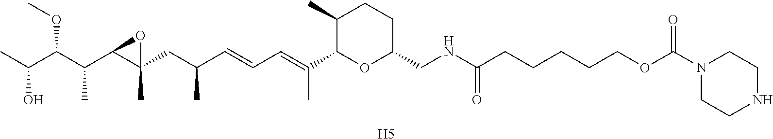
C1(C)C(C(=CC=CC(CC2(C)C(C(C(C(C)O)OC)C)O2)C)C)OC(CNC(CCCCCOC(N2CCNCC2)=O)=O)CC1.[H5]
